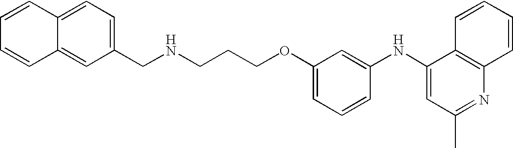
C1(NC2=CC(C)=NC3=C2C=CC=C3)=CC(OCCCNCC2=CC=C3C(=C2)C=CC=C3)=CC=C1
